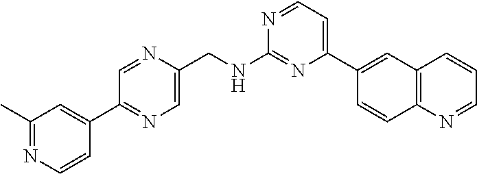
N1=CC=C(C2=CC3=C(C=C2)N=CC=C3)N=C1NCC1=CN=C(C2=CC(C)=NC=C2)C=N1
